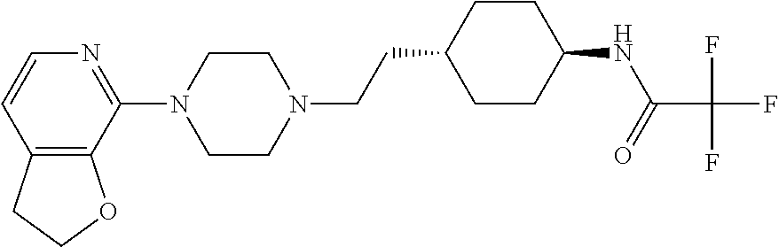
C12=C(C(N3CCN(CCC4CCC(NC(C(F)(F)F)=O)CC4)CC3)=NC=C1)OCC2
